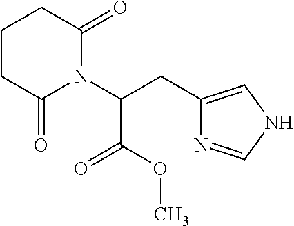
C1CC(=O)N(C(C(OC)=O)CC2=CNC=N2)C(=O)C1
